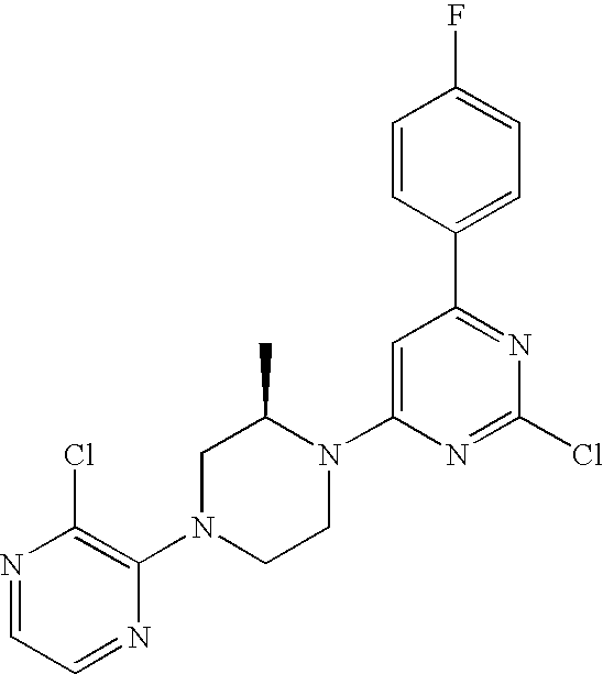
C1=C(N2C(C)CN(C3=C(Cl)N=CC=N3)CC2)N=C(Cl)N=C1C1=CC=C(F)C=C1
